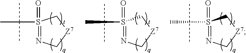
S1(C(C)(C)C)(=O)=NC[Z7]C1.N1=S(=O)(C)C[Z7]C1.N1=S(=O)(C)C[Z7]C1
